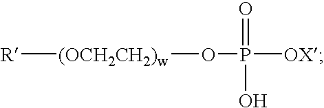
[R][(OCH2CH2)w]OP([OX])(=O)O
